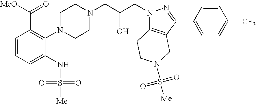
C1=CC=C(NS([Me])(=O)=O)C(N2CCN(CC(CN3C4=C(C(C5=CC=C([CF3])C=C5)=N3)CN(S([Me])(=O)=O)CC4)O)CC2)=C1C(=O)[MeO]
